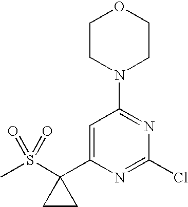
CS(C1(C2=CC(N3CCOCC3)=NC(Cl)=N2)CC1)(=O)=O
